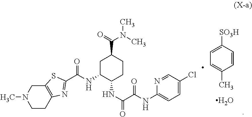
C1=CC([SO3H])=CC=C1C.O.C1=C(Cl)C=NC(NC(C(NC2CCC(C(N(C)C)=O)CC2NC(C2=NC3=C(CN(C)CC3)S2)=O)=O)=O)=C1
